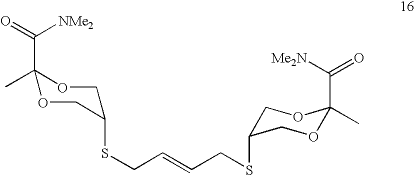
C1(C)(C(=O)[NMe2])OCC(SCC=CCSC2COC(C)(C(=O)[Me2N])OC2)CO1
